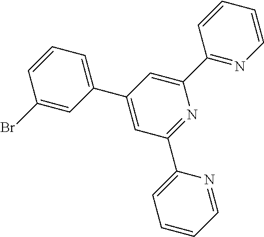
C1(Br)=CC(C2=CC(C3=CC=CC=N3)=NC(C3=NC=CC=C3)=C2)=CC=C1
